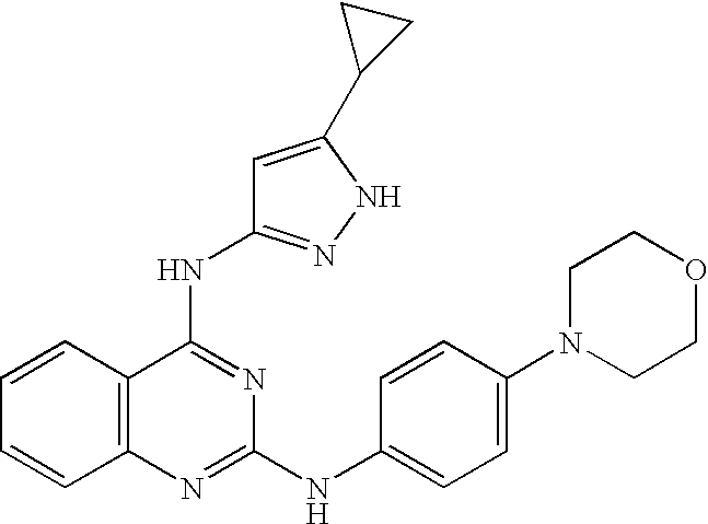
C1=CC2=C(C=C1)N=C(NC1=CC=C(N3CCOCC3)C=C1)N=C2NC1=NNC(C2CC2)=C1
